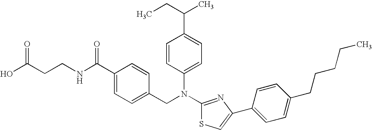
C(CCNC(C1=CC=C(CN(C2=CC=C(C(CC)C)C=C2)C2=NC(C3=CC=C(CCCCC)C=C3)=CS2)C=C1)=O)(O)=O
